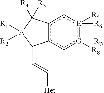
c12c(c[G]([R7])([R8]):[E]([R6])([R5])c1)C(C=C[Het])[A]([R1])([R2])C2([R3])[R4]
